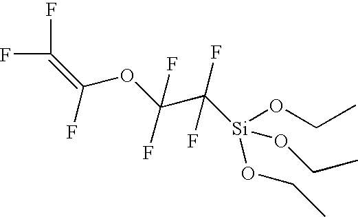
C(F)(OC(C([Si](OCC)(OCC)OCC)(F)F)(F)F)=C(F)F
